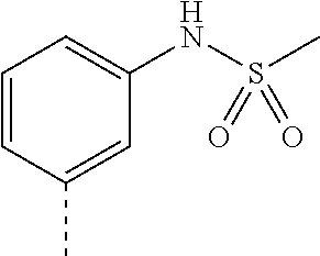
C1=CC(C)=CC(NS(C)(=O)=O)=C1
